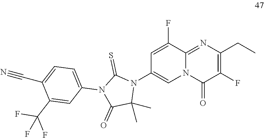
C12=NC(CC)=C(F)C(=O)N1C=C(N1C(=S)N(C3=CC=C(C#N)C(C(F)(F)F)=C3)C(=O)C1(C)C)C=C2F
